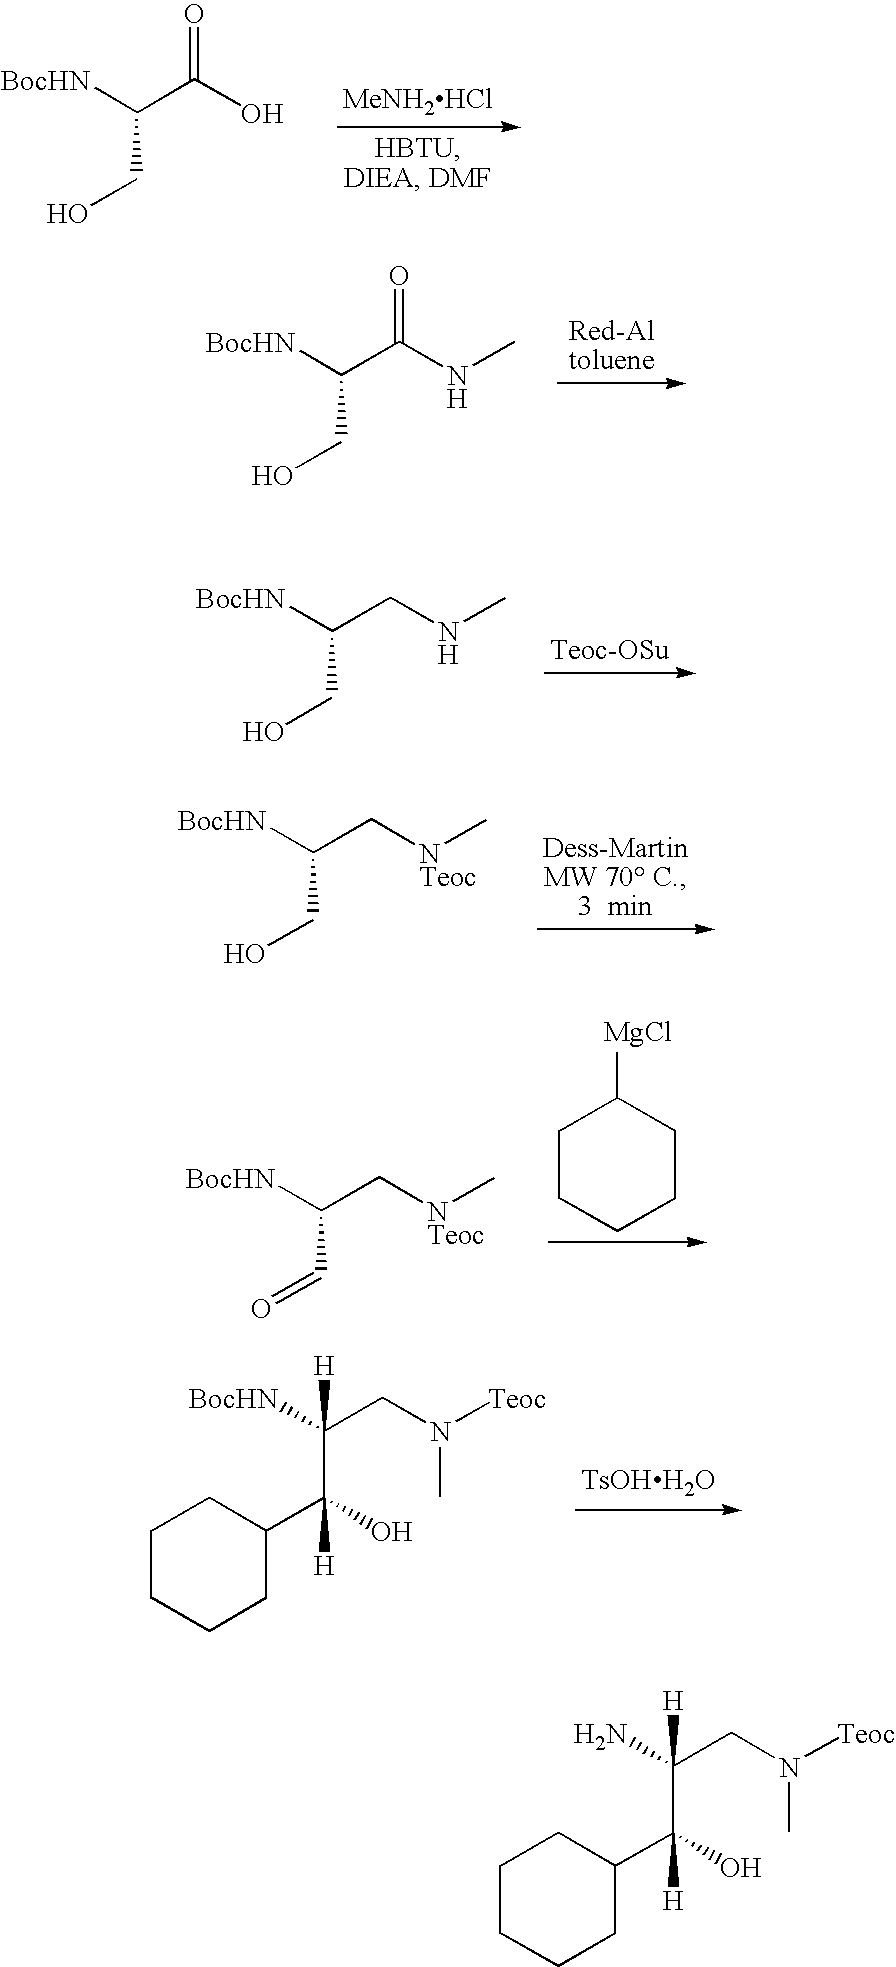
[MeNH2HCl].[BocHN]C(C(O)=O)CO.[BocHN]C(C(NC)=O)CO.[BocHN]C(CNC)CO.[BocHN]C(C[NTeoc]C)CO.C1C([MgCl])CCCC1.[BocHN]C(C[NTeoc]C)C=O.[TsOHH2O].[BocHN]C(CN(C)[Teoc])(C(C1CCCCC1)(O)[H])[H].NC(CN(C)[Teoc])(C(C1CCCCC1)(O)[H])[H]
